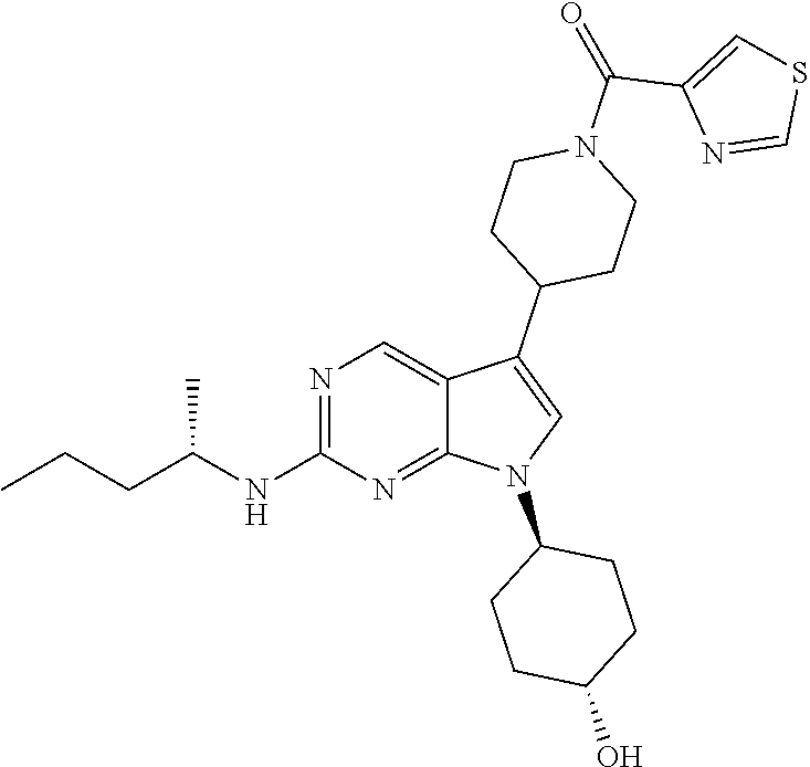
N1=C(NC(CCC)C)N=C2C(=C1)C(C1CCN(C(=O)C3=CSC=N3)CC1)=CN2C1CCC(O)CC1
